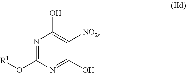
N1=C(O[R1])N=C(O)C([NO2])=C1O
